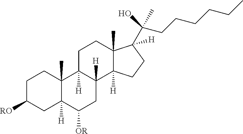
C12([H])C(C)(C3([H])C([H])(CC1[OR])C1([H])C(C)(CC3)C(C(C)(O)CCCCCC)([H])CC1)CCC([RO])C2
